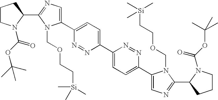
C1(C2=CC=C(C3=CC=C(C4=CN=C(C5CCCN5C(=O)OC(C)(C)C)N4COCC[Si](C)(C)C)N=N3)N=N2)=CN=C(C2CCCN2C(=O)OC(C)(C)C)N1COCC[Si](C)(C)C
